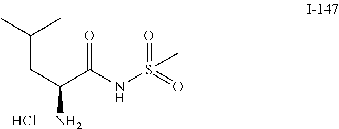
CC(C)CC(N)C(NS(=O)(=O)C)=O.Cl
